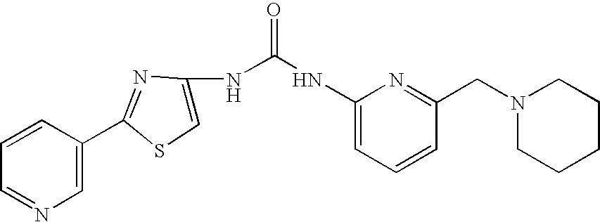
C1=CC(C2=NC(NC(=O)NC3=CC=CC(CN4CCCCC4)=N3)=CS2)=CN=C1
